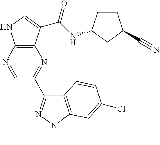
C12=C(N=CC(C3=NN(C)C4=C3C=CC(Cl)=C4)=N1)NC=C2C(NC1CCC(C#N)C1)=O
